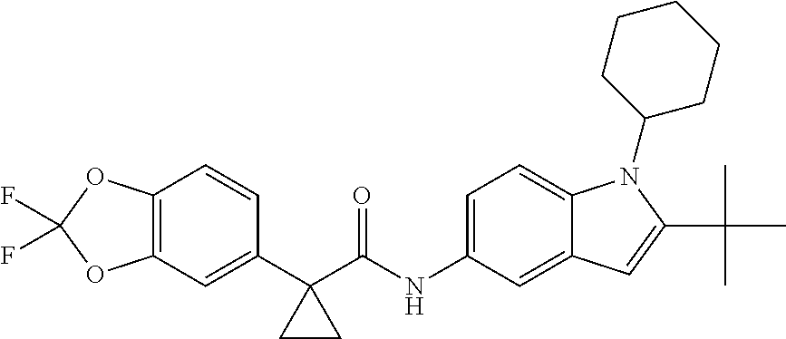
C1(C2(C(NC3=CC=C4C(=C3)C=C(C(C)(C)C)N4C3CCCCC3)=O)CC2)=CC2=C(C=C1)OC(F)(F)O2
